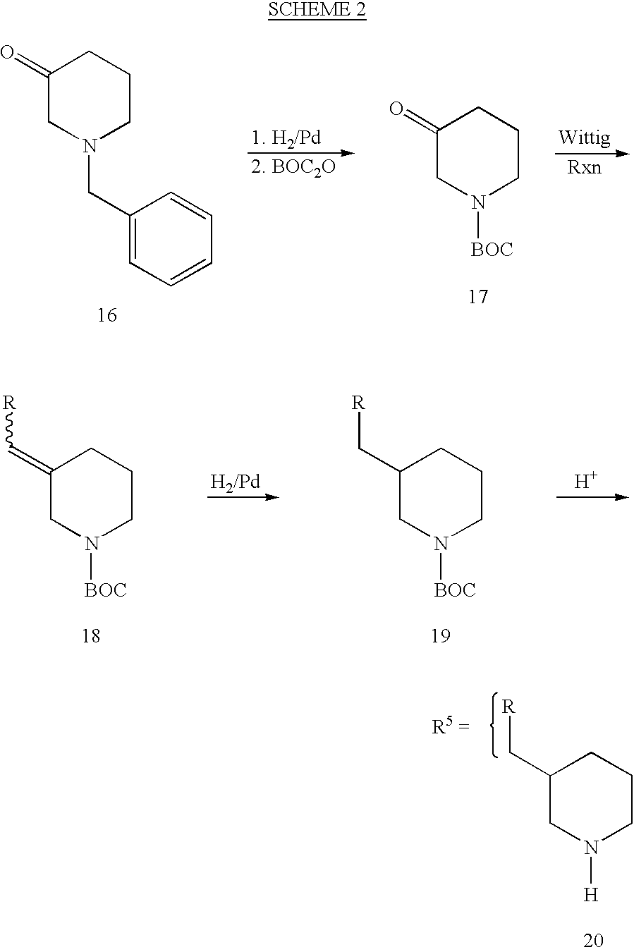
C1(=O)CN(CC2=CC=CC=C2)CCC1.C1(=O)CN([BOC])CCC1.C1(=C[R])CN([BOC])CCC1.[H2/Pd].C1(C[R])CN([BOC])CCC1.[H].C1(C[R])CN([H])CCC1
